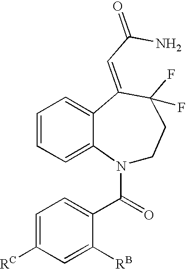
C1=C([RC])C=C([RB])C(C(=O)N2CCC(F)(F)C(=CC(N)=O)C3=CC=CC=C23)=C1
